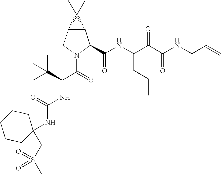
C12C(CN(C(=O)C(C(C)(C)C)NC(NC3(CS(C)(=O)=O)CCCCC3)=O)C1C(NC(C(C(NCC=C)=O)=O)CCC)=O)C2(C)C
